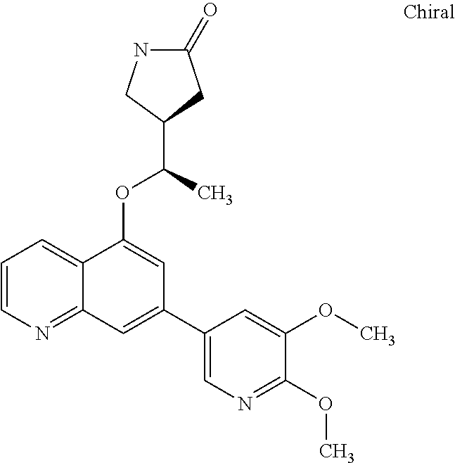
C1=CN=C2C(=C1)C(OC(C)C1CNC(=O)C1)=CC(C1=CN=C(OC)C(OC)=C1)=C2
